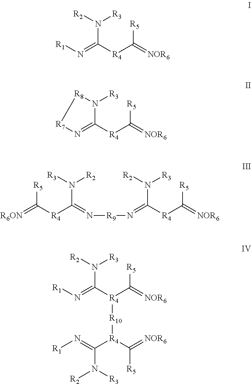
N(C([R4]C([R5])=[NOR6])=N[R1])([R3])[R2].N1([R3])C([R4]C([R5])=[NOR6])=N[R7][R8]1.N(C(=N[R9]N=C([R4]C([R5])=[NOR6])N([R2])[R3])[R4]C(=[R6ON])[R5])([R2])[R3].N(C([R4](C([R5])=[NOR6])[R10][R4](C(=N[R1])N([R3])[R2])C(=[NOR6])[R5])=N[R1])([R3])[R2]
